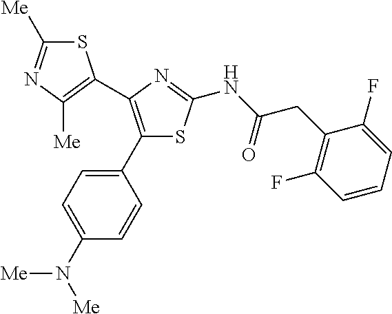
S1C([Me])=NC([Me])=C1C1=C(C2=CC=C(N([Me])[Me])C=C2)SC(NC(CC2=C(F)C=CC=C2F)=O)=N1
